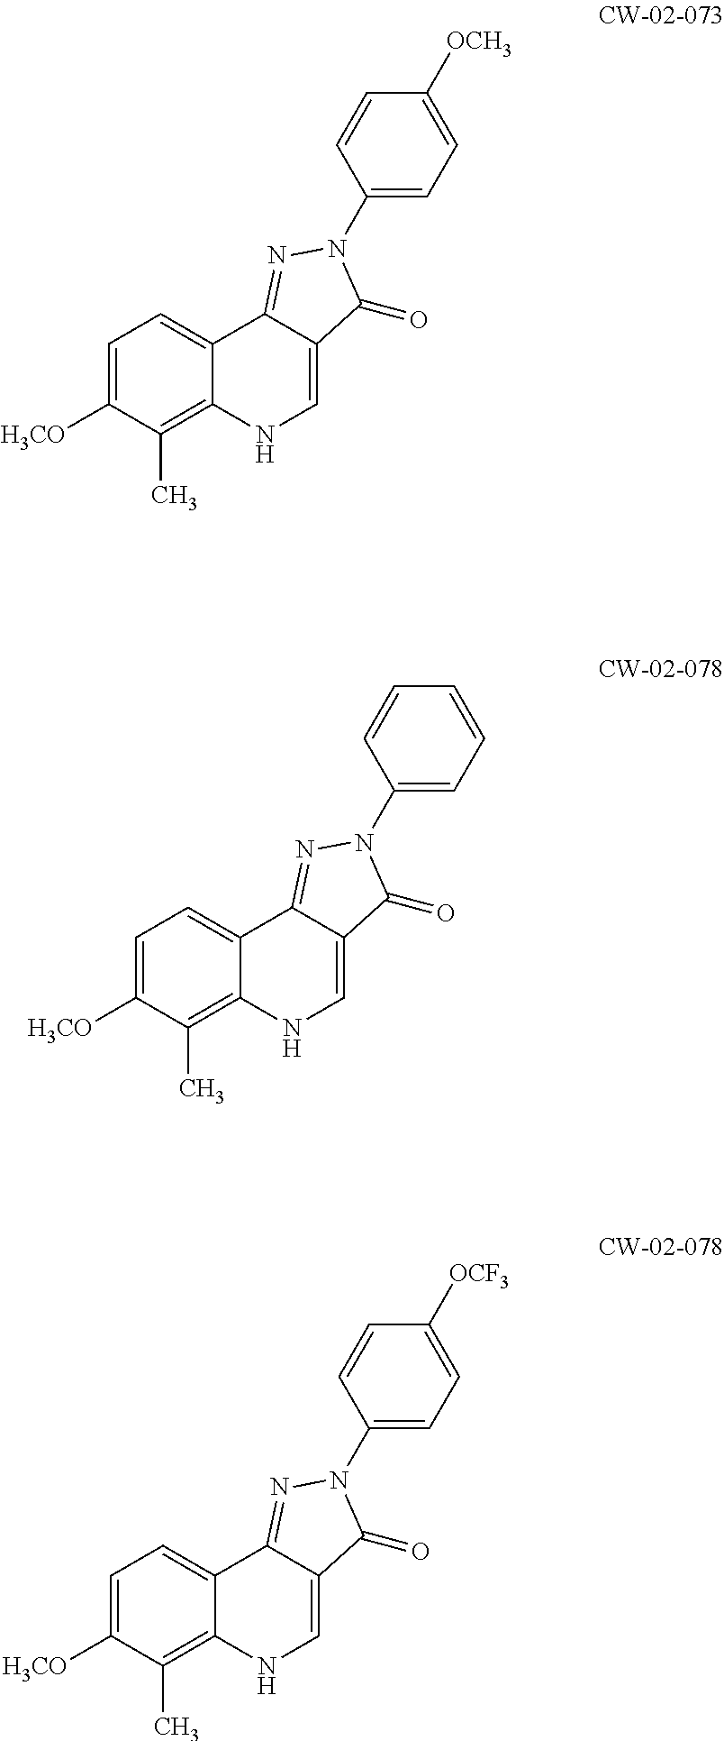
C1=C([H3CO])C(C)=C2C(=C1)C1=NN(C3=CC=C([OCH3])C=C3)C(=O)C1=CN2.C1=C([H3CO])C(C)=C2C(=C1)C1=NN(C3=CC=CC=C3)C(=O)C1=CN2.C1=C([H3CO])C(C)=C2C(=C1)C1=NN(C3=CC=C([OCF3])C=C3)C(=O)C1=CN2
